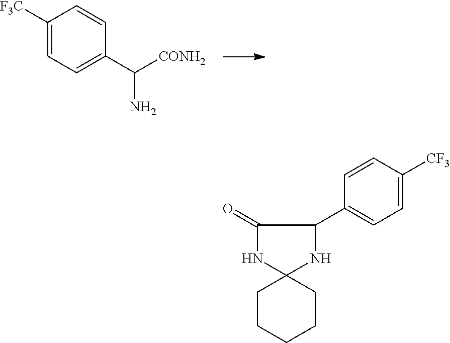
C1([F3C])=CC=C(C([CONH2])N)C=C1.C1(=O)NC2(NC1C1=CC=C([CF3])C=C1)CCCCC2
